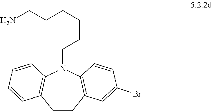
NCCCCCCN1C2=C(CCC3=C1C=CC(Br)=C3)C=CC=C2
